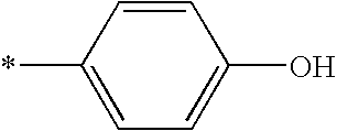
C1=C(*)C=CC(O)=C1
